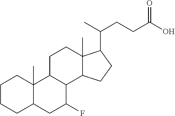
C1CCC2C(C)(C1)C1C(C(F)C2)C2C(C)(CC1)C(C(C)CCC(O)=O)CC2
